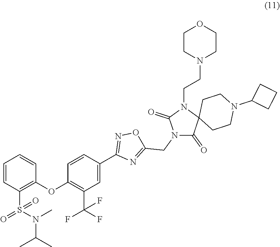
C1=CC(S(N(C(C)C)C)(=O)=O)=C(OC2=C(C(F)(F)F)C=C(C3=NOC(CN4C(=O)C5(N(CCN6CCOCC6)C4=O)CCN(C4CCC4)CC5)=N3)C=C2)C=C1
